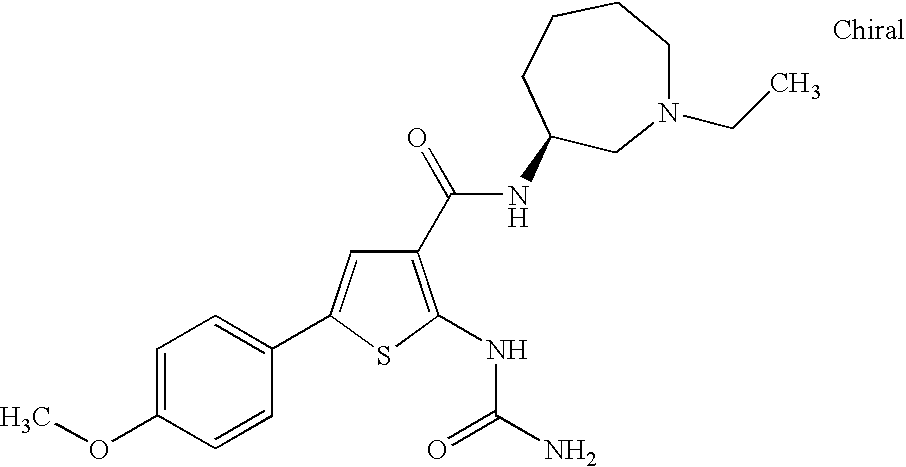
C1(OC)=CC=C(C2=CC(C(NC3CCCCN(CC)C3)=O)=C(NC(=O)N)S2)C=C1
